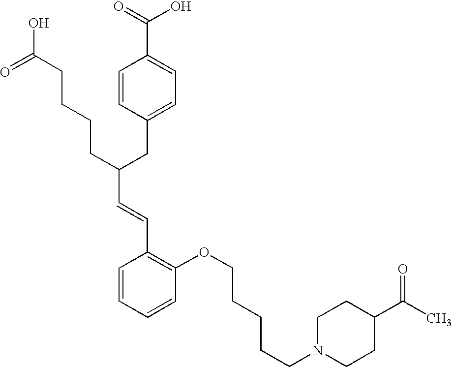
C(C(CC1=CC=C(C(=O)O)C=C1)CCCCC(O)=O)=CC1=C(OCCCCCN2CCC(C(C)=O)CC2)C=CC=C1
